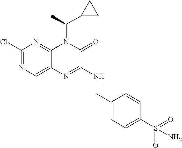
C1(Cl)=NC=C2C(=N1)N(C(C1CC1)C)C(=O)C(NCC1=CC=C(S(=O)(=O)N)C=C1)=N2
